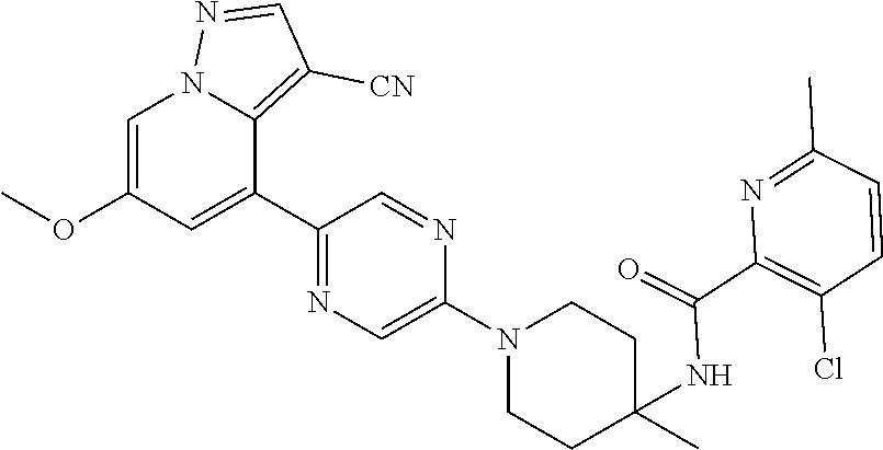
C1=C(OC)C=C(C2=NC=C(N3CCC(C)(NC(=O)C4=C(Cl)C=CC(C)=N4)CC3)N=C2)C2=C([CN])C=NN12
